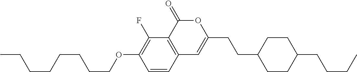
C1=CC2=C(C(F)=C1OCCCCCCCC)C(=O)OC(CCC1CCC(CCCC)CC1)=C2
